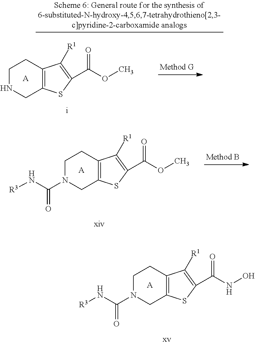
C1NCC2=C(C1)C([R1])=C(C(OC)=O)S2.[A].C1N(C(N[R3])=O)CC2=C(C1)C([R1])=C(C(OC)=O)S2.[A].C1N(C(N[R3])=O)CC2=C(C1)C([R1])=C(C(NO)=O)S2.[A]
